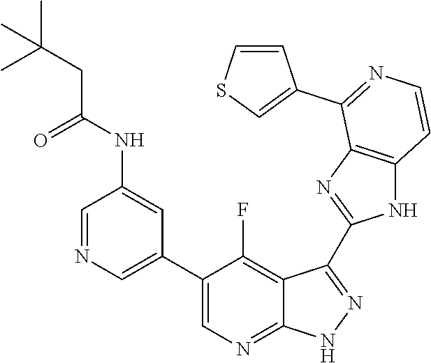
C1=NC=C(C2=CN=C3C(=C2F)C(C2=NC4=C(N2)C=CN=C4C2=CSC=C2)=N[N H]3)C=C1NC(CC(C)(C)C)=O
